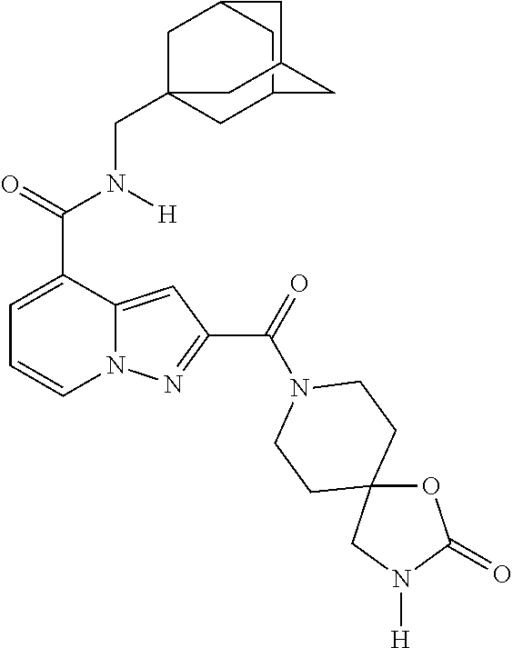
C1=C(C(=O)N([H])CC23CC4CC(C2)CC(C4)C3)C2=CC(C(=O)N3CCC4(OC(=O)N([H])C4)CC3)=NN2C=C1
